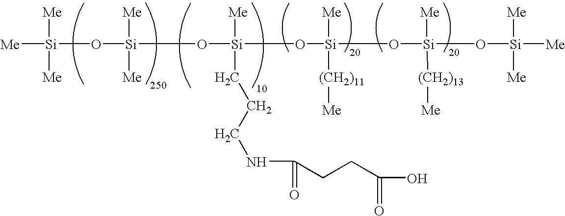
[Si]([Me])([Me])([Me])O[Si]([Me])([Me])O[Si](CCCNC(=O)CCC(=O)O)([Me])O[Si]([Me])(O[Si]([Me])(O[Si]([Me])([Me])[Me])[(CH2)13][Me])[(CH2)11][Me]
